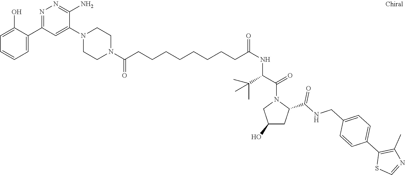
C1(O)=CC=CC=C1C1=NN=C(N)C(N2CCN(C(CCCCCCCCC(NC(C(N3CC(O)CC3C(NCC3=CC=C(C4=C(C)N=CS4)C=C3)=O)=O)C(C)(C)C)=O)=O)CC2)=C1
